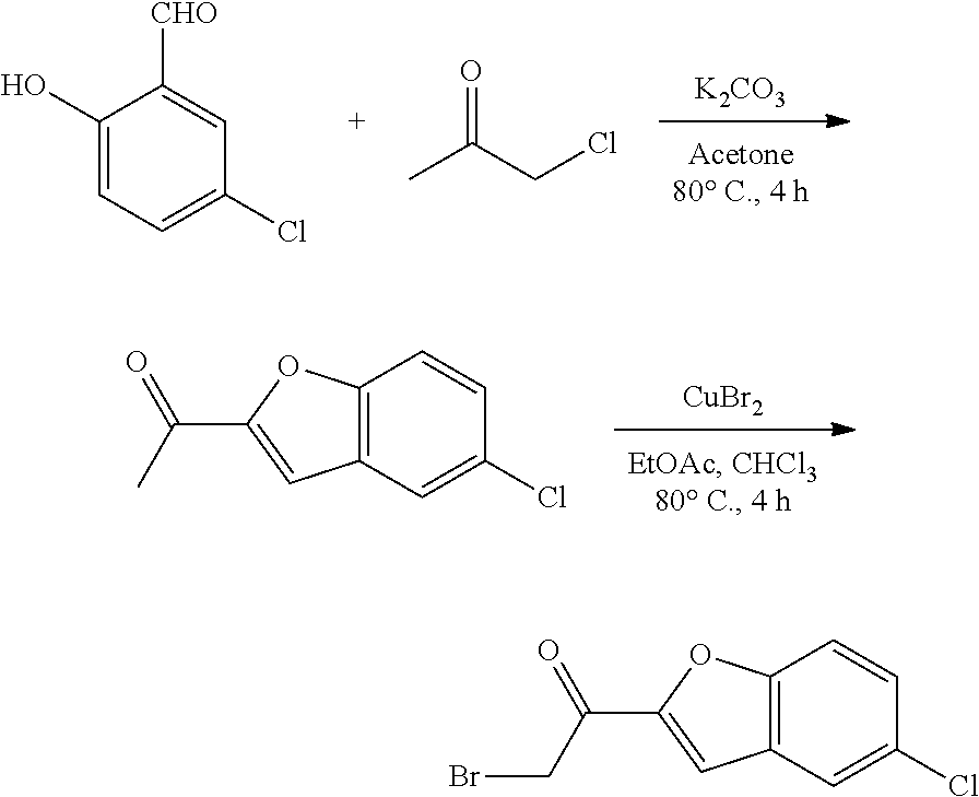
C12=C(C=C(Cl)C=C1)C=C(C(=O)CBr)O2.[K2CO3].C1(O)=CC=C(Cl)C=C1[CHO].ClCC(=O)C.[CuBr2].C12=C(C=C(Cl)C=C1)C=C(C(=O)C)O2
